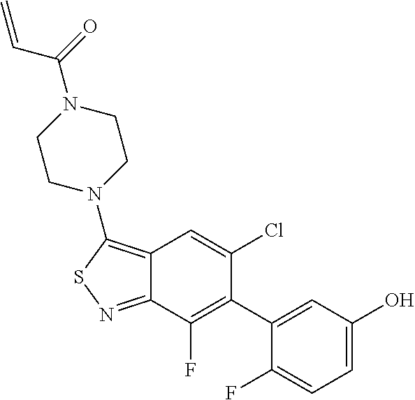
C12=C(N3CCN(C(=O)C=C)CC3)SN=C1C(F)=C(C1=CC(O)=CC=C1F)C(Cl)=C2
